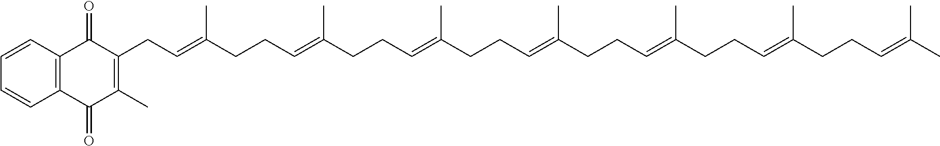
C1=CC2=C(C=C1)C(=O)C(C)=C(CC=C(CCC=C(CCC=C(CCC=C(CCC=C(CCC=C(CCC=C(C)C)C)C)C)C)C)C)C2=O
